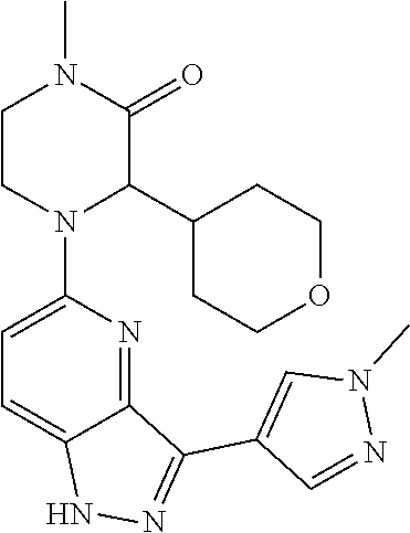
C12=NC(N3C(C4CCOCC4)C(=O)N(C)CC3)=CC=C1NN=C2C1=CN(C)N=C1
